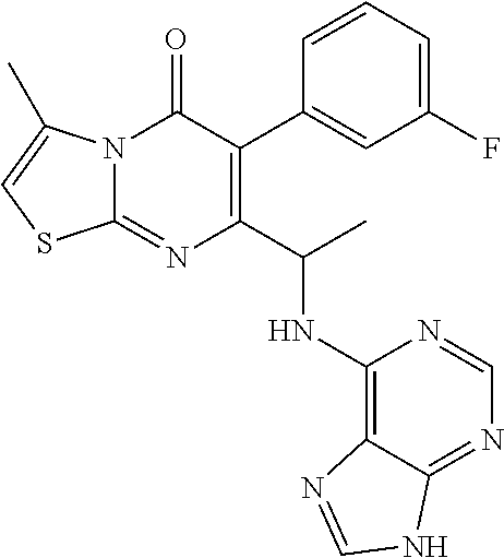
C1(F)=CC=CC(C2=C(C(C)NC3=C4C(=NC=N3)NC=N4)N=C3N(C2=O)C(C)=CS3)=C1
